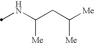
N(C(CC([Me])[Me])[Me])C
